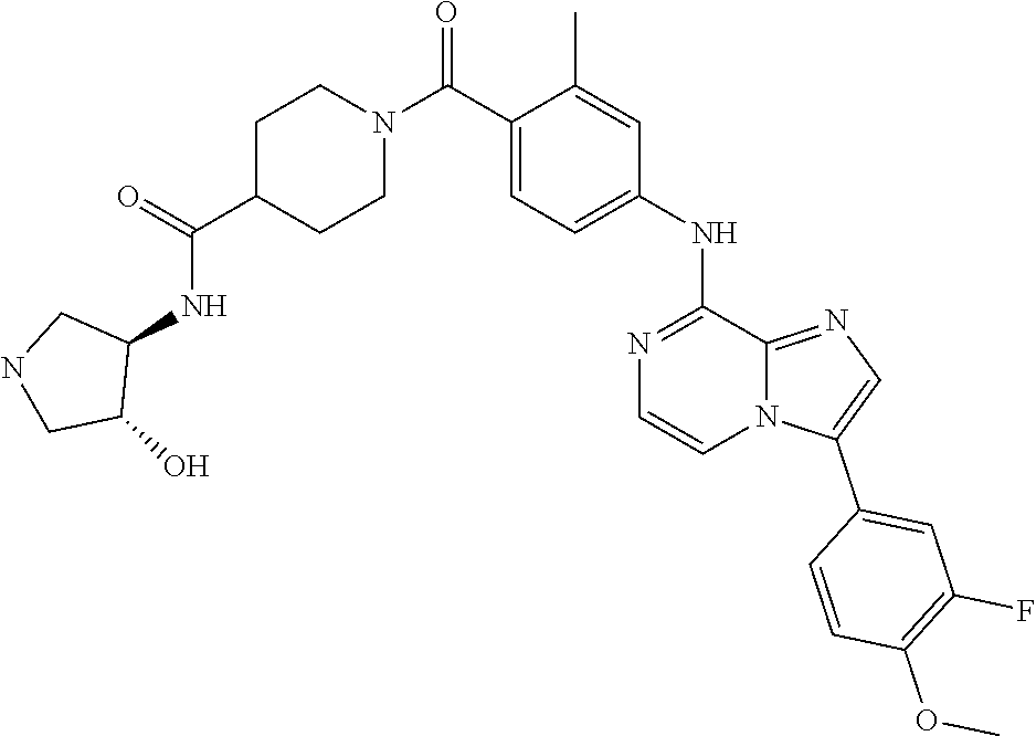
C12=NC=C(C3=CC(F)=C(OC)C=C3)N1C=CN=C2NC1=CC=C(C(N2CCC(C(=O)NC3C(O)CNC3)CC2)=O)C(C)=C1
